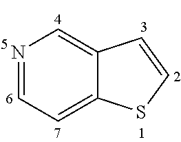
N1=CC=C2C(=C1)C=CS2
